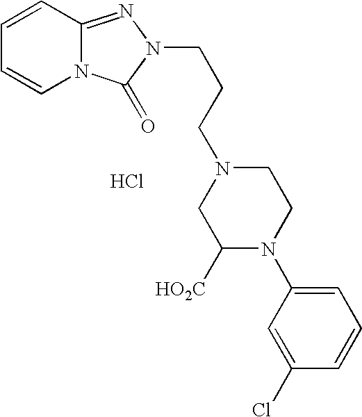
C1=CC2=NN(CCCN3CC([HO2C])N(C4=CC=CC(Cl)=C4)CC3)C(=O)N2C=C1.Cl
